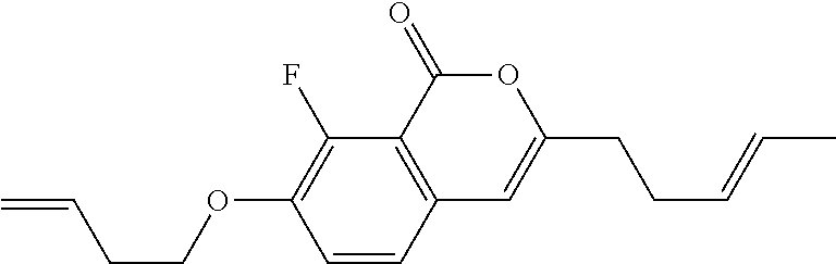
C1=CC2=C(C(F)=C1OCCC=C)C(=O)OC(CCC=CC)=C2
